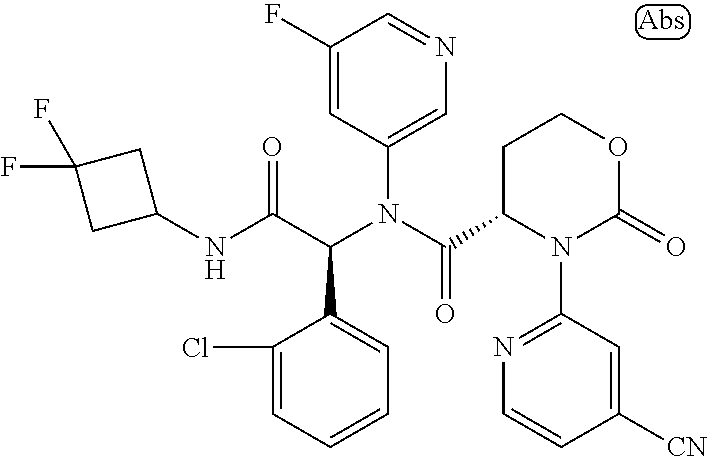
C1(N(C(C2N(C3=NC=CC([CN])=C3)C(=O)OCC2)=O)C(C(NC2CC(F)(F)C2)=O)C2=CC=CC=C2Cl)=CN=CC(F)=C1
